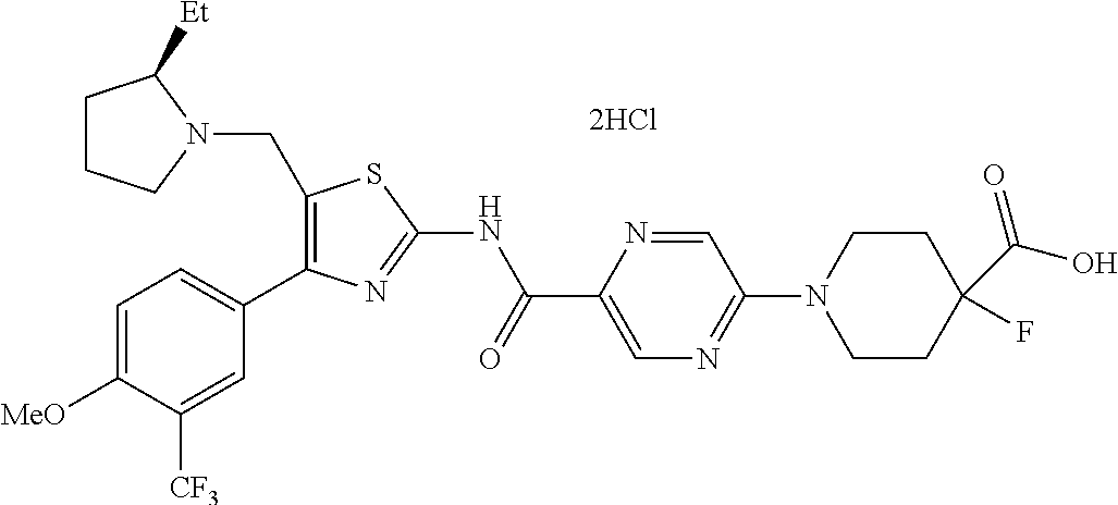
C1(CN2C([Et])CCC2)=C(C2=CC=C([MeO])C([CF3])=C2)N=C(NC(C2=CN=C(N3CCC(C(O)=O)(F)CC3)C=N2)=O)S1
